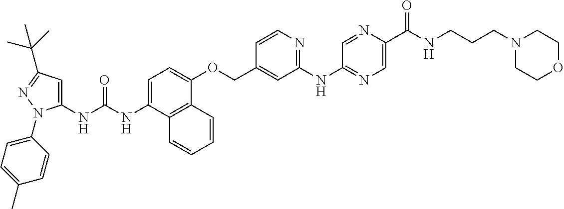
N(C(NC1=CC(C(C)(C)C)=NN1C1=CC=C(C)C=C1)=O)C1=CC=C(OCC2=CC(NC3=NC=C(C(NCCCN4CCOCC4)=O)N=C3)=NC=C2)C2=C1C=CC=C2
